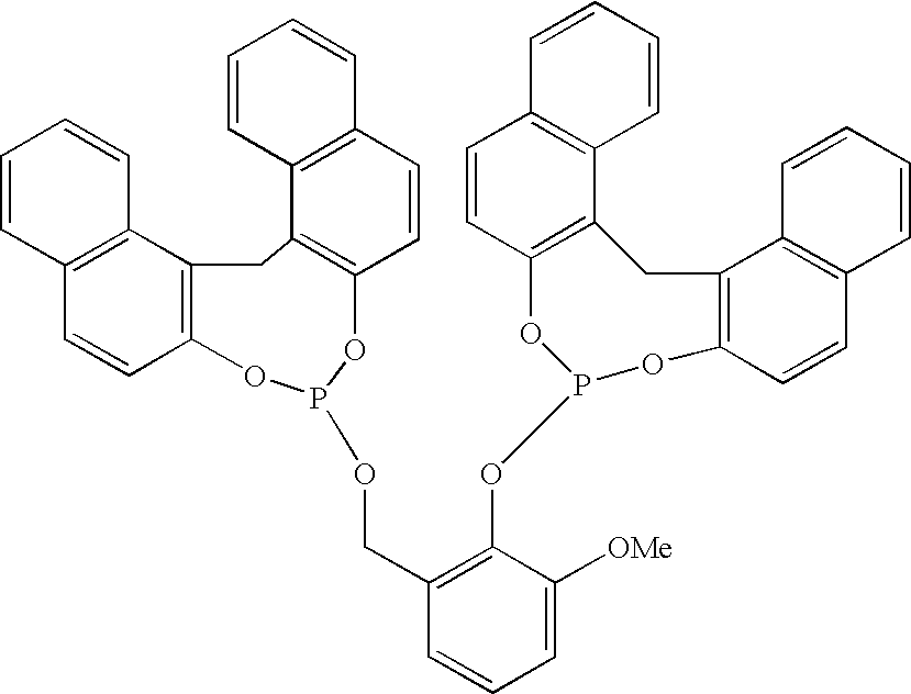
C12=C(C3=C(C=C1)OP(OCC1=C(OP4OC5=C(C6=C(C=C5)C=CC=C6)CC5=C(O4)C=CC4=C5C=CC=C4)C([OMe])=CC=C1)OC1=C(C4=C(C=C1)C=CC=C4)C3)C=CC=C2
